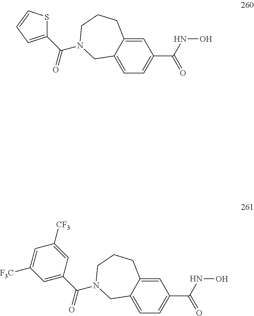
C1=C2C(=CC(C(NO)=O)=C1)CCCN(C(=O)C1=CC=CS1)C2.C1=C2C(=CC(C(NO)=O)=C1)CCCN(C(=O)C1=CC([F3C])=CC([CF3])=C1)C2
